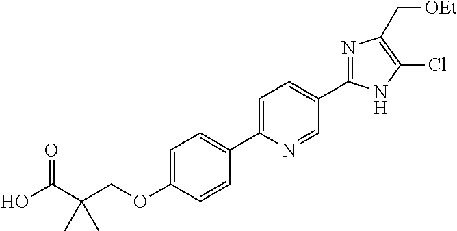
C(OC1=CC=C(C2=CC=C(C3=NC(C[OEt])=C(Cl)N3)C=N2)C=C1)C(C(=O)O)(C)C
